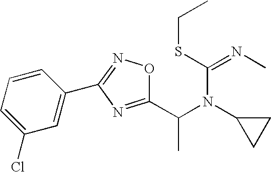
C1(C(N(C2CC2)C(SCC)=NC)C)=NC(C2=CC(Cl)=CC=C2)=NO1
